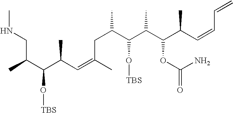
CNCC(C(C(C=C(C)CC(C)C(C(C(C(C=CC=C)C)OC(=O)N)C)O[TBS])C)O[TBS])C
